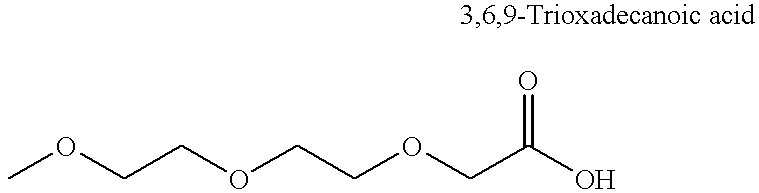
COCCOCCOCC(O)=O
